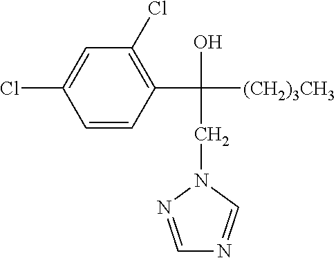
C1=NN(CC([(CH2)3CH3])(C2=C(Cl)C=C(Cl)C=C2)O)C=N1
